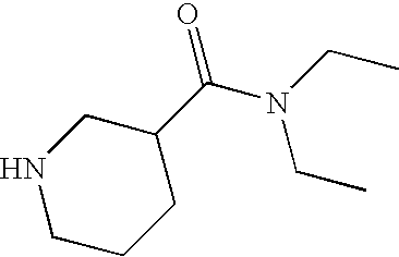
N1CCCC(C(N(CC)CC)=O)C1
